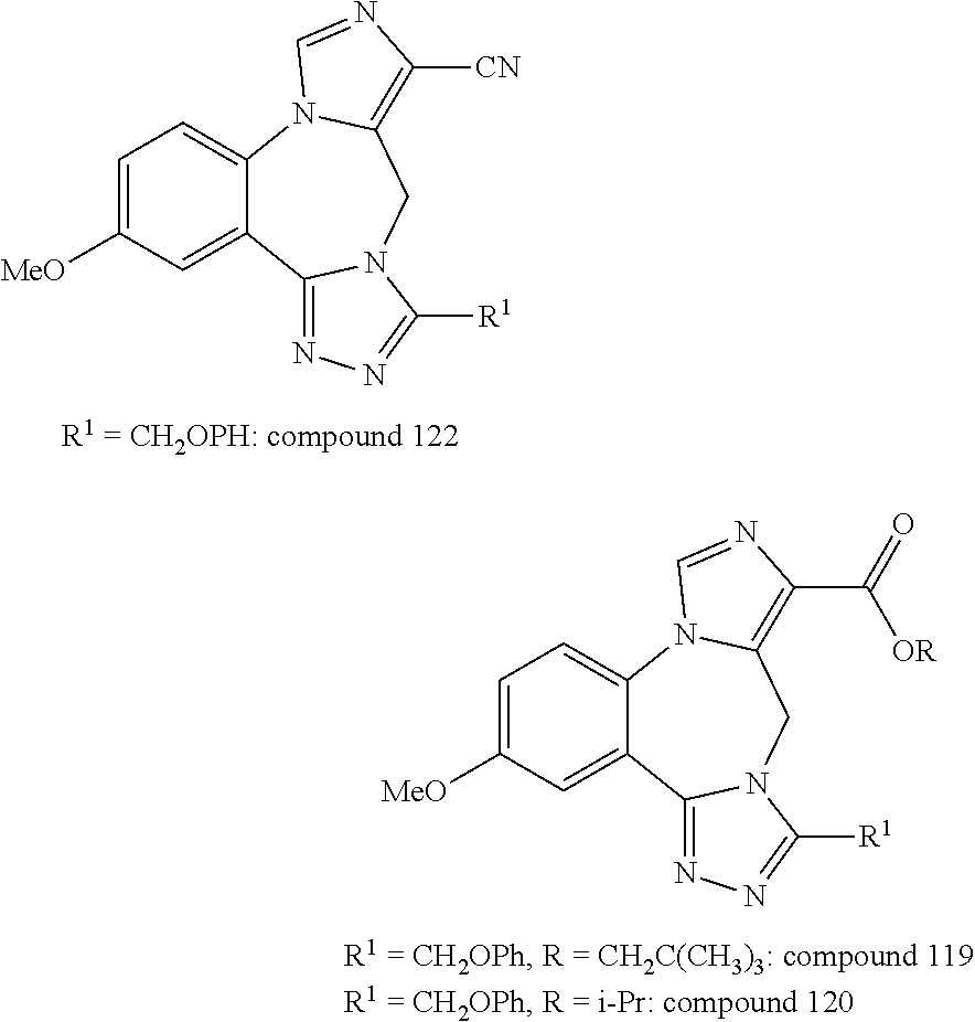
C1=C([MeO])C=C2C(=C1)N1C(=C(C(=O)[OR])N=C1)CN1C2=NN=C1[R1].C1=C([MeO])C=C2C(=C1)N1C(=C([CN])N=C1)CN1C2=NN=C1[R1]
